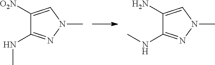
C1(NC)=NN(C)C=C1[O2N].C1(NC)=NN(C)C=C1N
